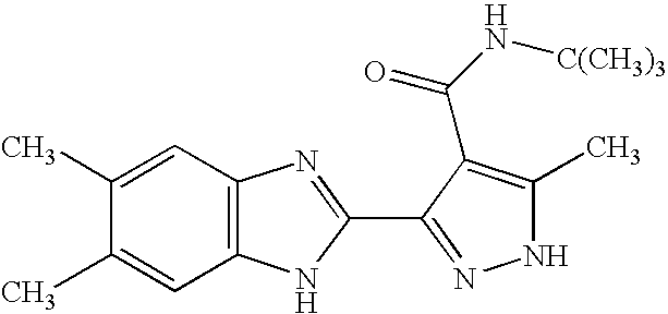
C12=C(C=C(C)C(C)=C1)N=C(C1=NNC(C)=C1C(N[C(CH3)3])=O)N2
